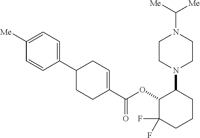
C1([Me])=CC=C(C2CCC(C(OC3C(F)(F)CCCC3N3CCN(C([Me])[Me])CC3)=O)=CC2)C=C1
